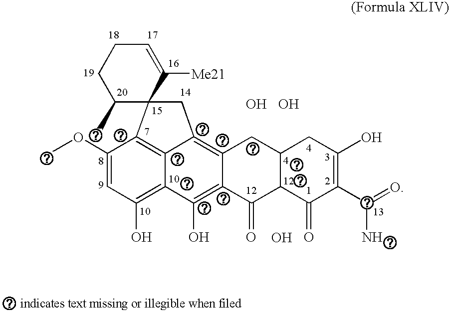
O.C1(OC)=CC(O)=C2C(O)=C3C(=C4CC5(C1=C24)C(C)CCC=C5[Me21])CC1C(C3=O)C(=O)C(C(=O)N)=C(O)C1.O.O
